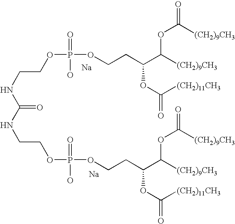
[Na].[Na].N(CCOP(OCCC(C([(CH2)9CH3])OC(=O)[(CH2)9CH3])OC([(CH2)11CH3])=O)(=O)O)C(=O)NCCOP(O)(=O)OCCC(C([(CH2)9CH3])OC(=O)[(CH2)9CH3])OC(=O)[(CH2)11CH3]
